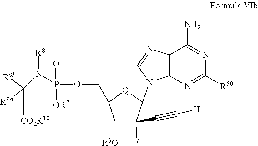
C1([R3O])C(F)(C#C[H])C(N2C3=C(C(N)=NC([R50])=N3)N=C2)[Q]C1COP(N([R8])C([CO2R10])([R9b])[R9a])(=O)[OR7]
